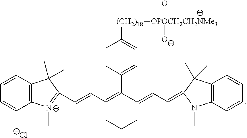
C12=C(C=CC=C1)C(C)(C)C(C=CC1=C(C3=CC=C([(CH2)18][OPOCH2CH2NMe3]([O-])=O)C=C3)C(=CC=C3N(C)C4=C(C=CC=C4)C3(C)C)CCC1)=[N+]2C.[Cl-]
